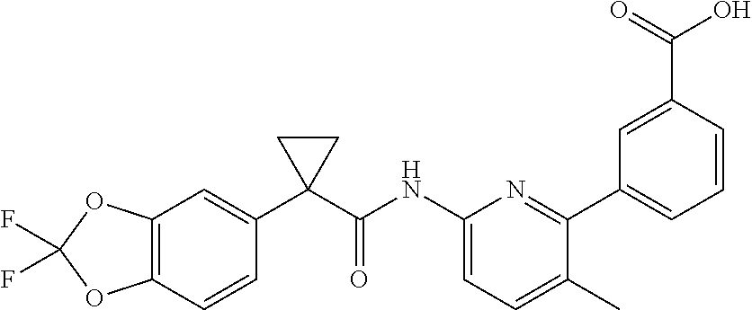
FC1(F)OC2=C(O1)C=CC(C1(C(NC3=CC=C(C)C(C4=CC=CC(C(=O)O)=C4)=N3)=O)CC1)=C2
